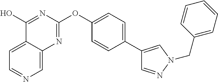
C1=C2C(=CN=C1)N=C(OC1=CC=C(C3=CN(CC4=CC=CC=C4)N=C3)C=C1)N=C2O
